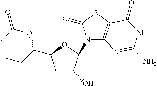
C1C(O)C(N2C3=C(SC2=O)C(=O)NC(N)=N3)OC1C(CC)OC(=O)C
